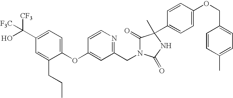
C1(OC2=CC(CN3C(=O)C(C4=CC=C(OCC5=CC=C(C)C=C5)C=C4)(C)NC3=O)=NC=C2)=CC=C(C(O)([CF3])[F3C])C=C1CCC
